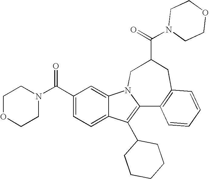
C1(C(N2CCOCC2)=O)=CC=C2C(=C1)N1C(=C2C2CCCCC2)C2=C(CC(C(=O)N3CCOCC3)C1)C=CC=C2
